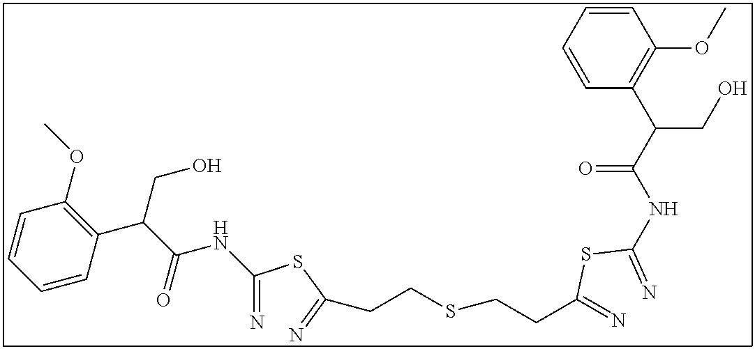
C1=CC=CC(OC)=C1C(C(NC(SC(=N)CCSCCC(=N)SC(=N)NC(C(CO)C1=C(OC)C=CC=C1)=O)=N)=O)CO
